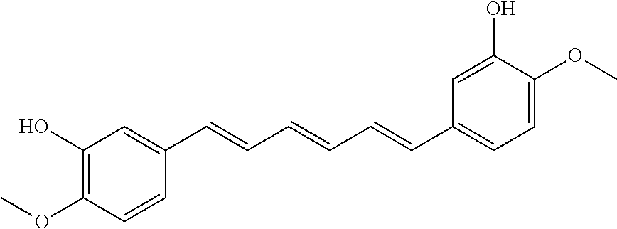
C1(O)=C(OC)C=CC(C=CC=CC=CC2=CC=C(OC)C(O)=C2)=C1
